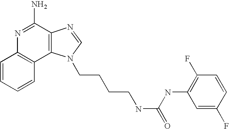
C1=CC=CC2=C1N=C(N)C1=C2N(CCCCNC(=O)NC2=C(F)C=CC(F)=C2)C=N1
